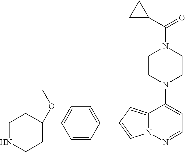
N1(C2=CC=NN3C2=CC(C2=CC=C(C4(OC)CCNCC4)C=C2)=C3)CCN(C(=O)C2CC2)CC1
